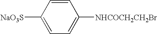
C1=CC([NaO3S])=CC=C1[NHCOCH2CH2Br]
